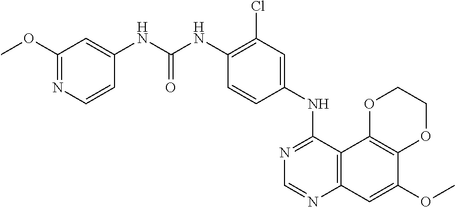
C12=C(C3=C(C=C1OC)N=CN=C3NC1=CC(Cl)=C(NC(NC3=CC(OC)=NC=C3)=O)C=C1)OCCO2
